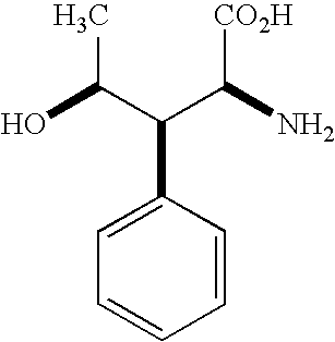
OC(C)C(C1=CC=CC=C1)C([CO2H])N
